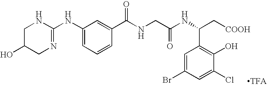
C1(NC2=NCC(O)CN2)=CC=CC(C(NCC(NC(C[COOH])C2=C(O)C(Cl)=CC(Br)=C2)=O)=O)=C1
